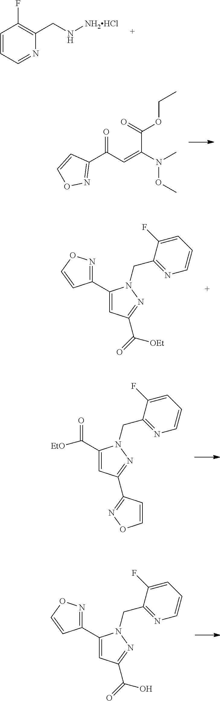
C1=CC=NC(CN[NH2HCl])=C1F.C1(C(C=C(N(C)OC)C(=O)OCC)=O)=NOC=C1.C1(C2=CC(C([OEt])=O)=NN2CC2=NC=CC=C2F)=NOC=C1.C(=O)(C1=CC(C2=NOC=C2)=NN1CC1=NC=CC=C1F)[EtO].C1(C2=CC(C(=O)O)=NN2CC2=NC=CC=C2F)=NOC=C1
